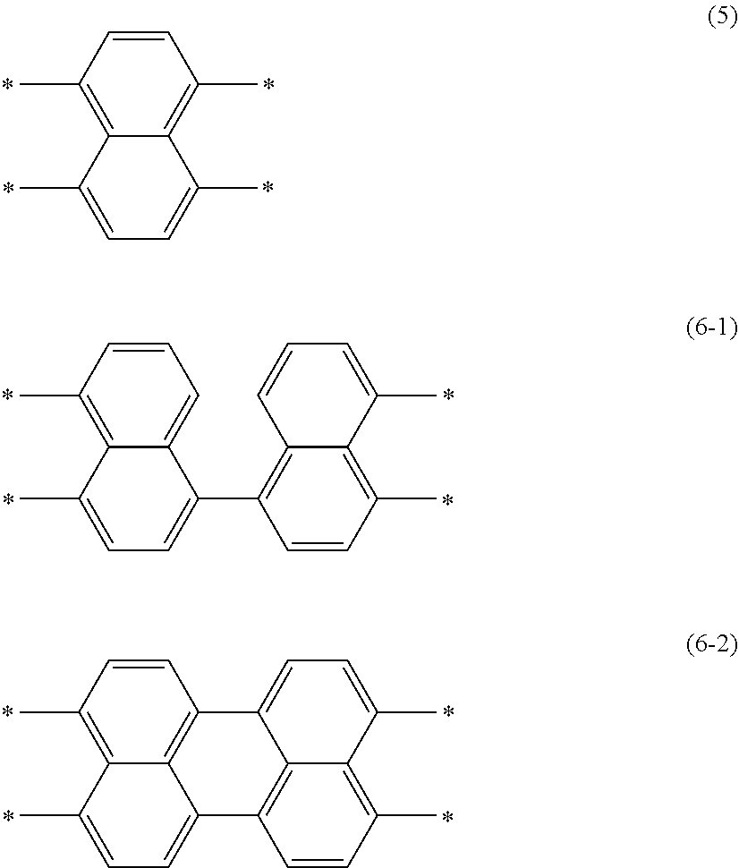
C12=C(C)C=CC(C)=C1C(C)=CC=C2C.C12=C(C)C=CC=C1C(C1=C3C=CC=C(C)C3=C(C)C=C1)=CC=C2C.C12=C(C)C=CC3=C1C(=CC=C2C)C1=C2C3=CC=C(C)C2=C(C)C=C1
